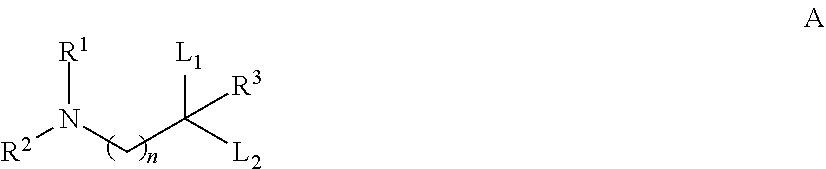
C(CN([R1])[R2])([L2])([L1])[R3]
